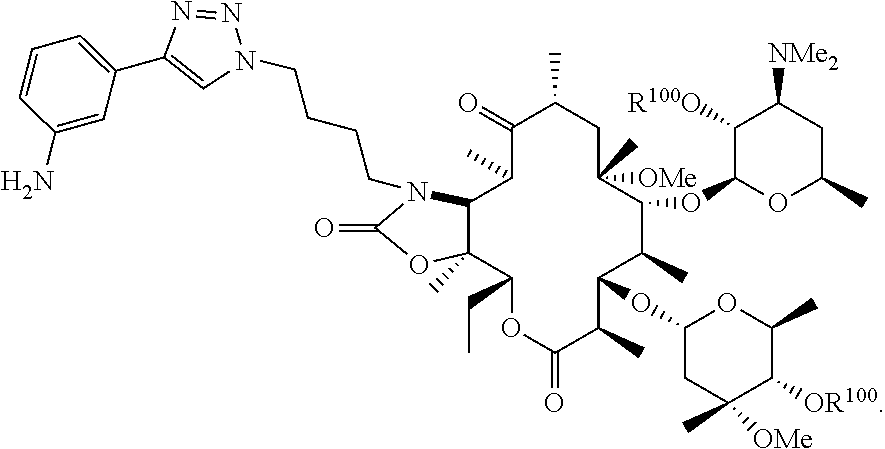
C1(=O)OC2(C)C(C(C)C(=O)C(C)CC([OMe])(C)C(OC3OC(C)CC([NMe2])C3[R100O])C(C)C(OC3CC(C)([OMe])C([OR100])C(C)O3)C(C)C(=O)OC2CC)N1CCCCN1N=NC(C2=CC=CC(N)=C2)=C1
